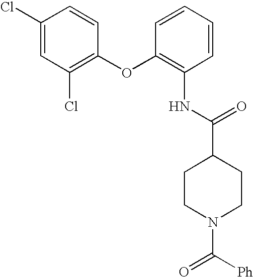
N(C1=C(OC2=C(Cl)C=C(Cl)C=C2)C=CC=C1)C(C1CCN(C([Ph])=O)CC1)=O
